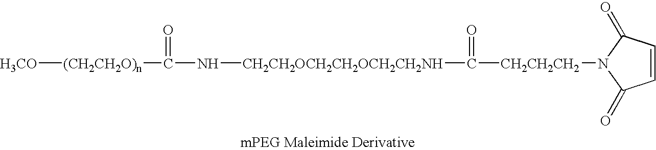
[H3CO][(CH2CH2O)n]C(=O)N[CH2CH2OCH2CH2OCH2CH2NH]C(=O)[CH2CH2CH2]N1C(=O)C=CC1=O
